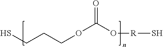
SCCCOC(O[R]S)=O
